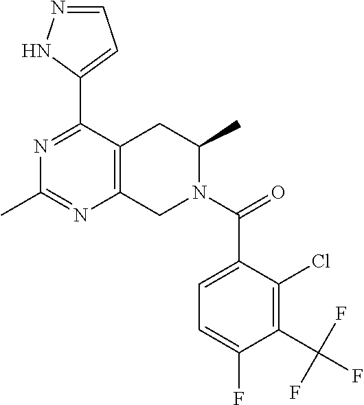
C1=NNC(C2=NC(C)=NC3=C2CC(C)N(C(=O)C2=CC=C(F)C(C(F)(F)F)=C2Cl)C3)=C1
